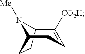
C12C([CO2H])=CCC(N1[Me])CC2
